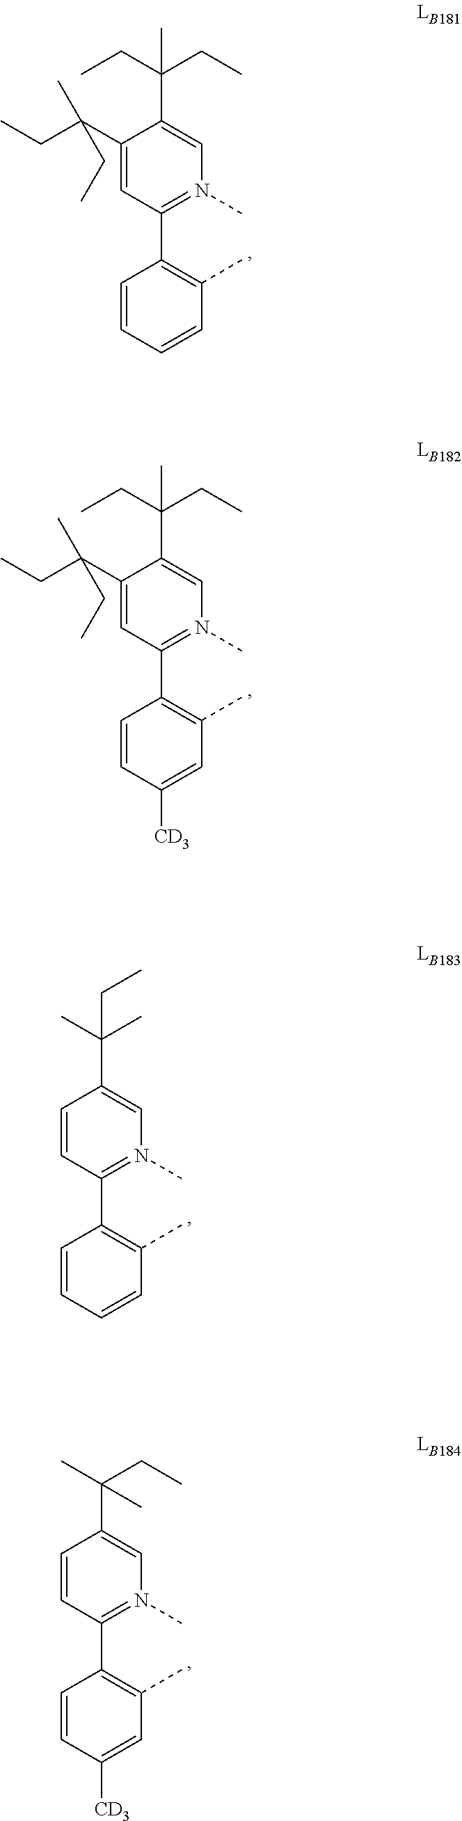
C1(C2=C(C)C=CC=C2)=N(C)C=C(C(CC)(CC)C)C(C(CC)(CC)C)=C1.C1(C2=C(C)C=C([CD3])C=C2)=N(C)C=C(C(CC)(CC)C)C(C(CC)(CC)C)=C1.C1(C2=C(C)C=CC=C2)=N(C)C=C(C(C)(C)CC)C=C1.C1(C2=C(C)C=C([CD3])C=C2)=N(C)C=C(C(C)(C)CC)C=C1
